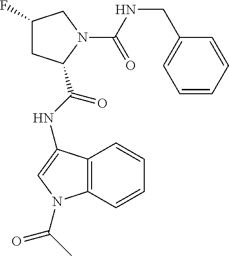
C1C(F)CN(C(NCC2=CC=CC=C2)=O)C1C(NC1=CN(C(C)=O)C2=C1C=CC=C2)=O
